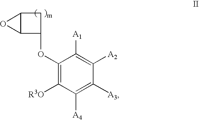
C1(OC2C3C(C2)O3)=C([R3O])C([A4])=C([A3])C([A2])=C1[A1]
